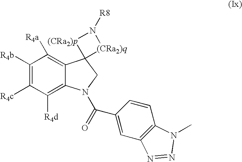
C1([R4b])=C([R4c])C([R4d])=C2C(=C1[R4a])C1(CN2C(=O)C2=CC3=C(C=C2)N(C)N=N3)[(CRa2)q]N([R8])[(CRa2)p]1
